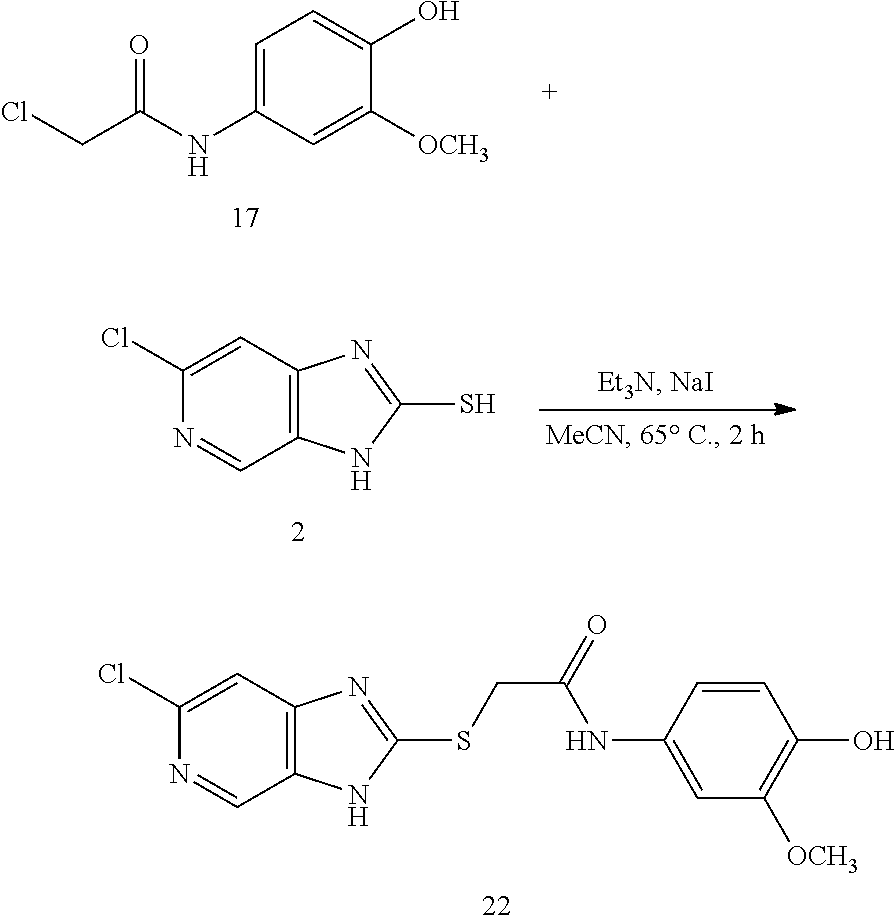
C1=C(NC(CCl)=O)C=C([OCH3])C(O)=C1.C1(Cl)=CC2=C(C=N1)NC(S)=N2.C1(Cl)=CC2=C(C=N1)NC(SCC(=O)NC1=CC([OCH3])=C(O)C=C1)=N2
